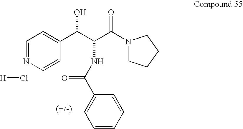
C1=NC=CC(C(C(NC(C2=CC=CC=C2)=O)C(N2CCCC2)=O)O)=C1.[H]Cl
